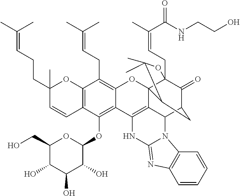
C12=C(C(OC3C(O)C(O)C(O)C(CO)O3)=C3C(=C1CC=C(C)C)OC14C5(CC=C(C)C(NCCO)=O)C(=O)C(CC1C(C)(C)O5)C1C4=C3NC3=NC4=C(C=CC=C4)N13)C=CC(CCC=C(C)C)(C)O2
